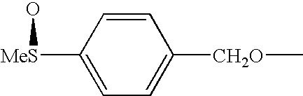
C1([MeS]O)=CC=C([CH2O]C)C=C1
